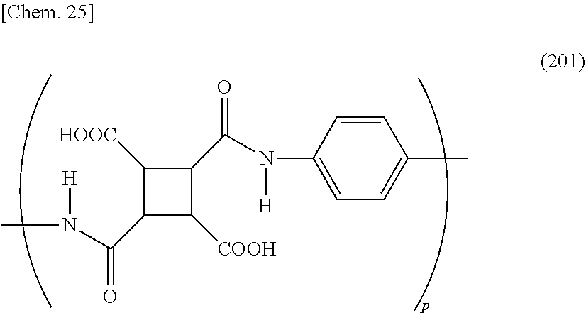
C1([HOOC])C(C(N([H])C)=O)C([COOH])C1C(N([H])C1=CC=C(C)C=C1)=O
